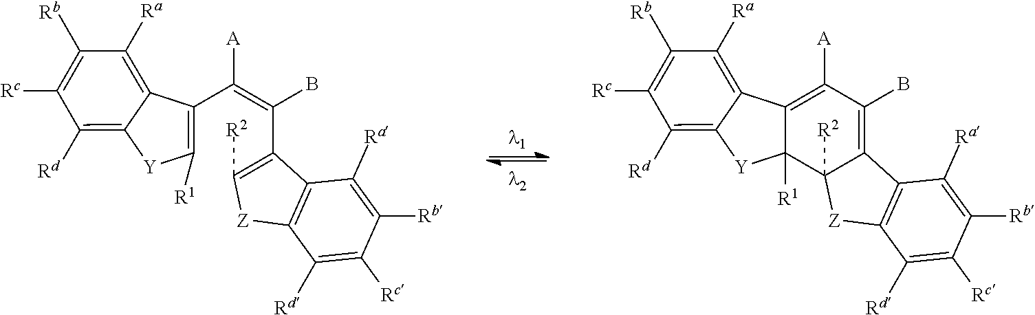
C1([Rd])=C2[Y]C([R1])=C(C(=C(B)C3=C([R2])[Z]C4=C3C([Ra])=C([Rb])C([Rc])=C4[Rd])[A])C2=C([Ra])C([Rb])=C1[Rc].C1([Rd])=C2[Y]C3([R1])C(=C([A])C(B)=C4C3([R2])[Z]C3=C4C([Ra])=C([Rb])C([Rc])=C3[Rd])C2=C([Ra])C([Rb])=C1[Rc]
